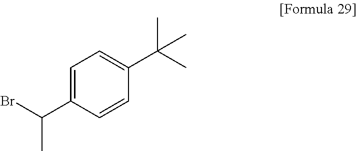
C1(C(C)(C)C)=CC=C(C(Br)C)C=C1
